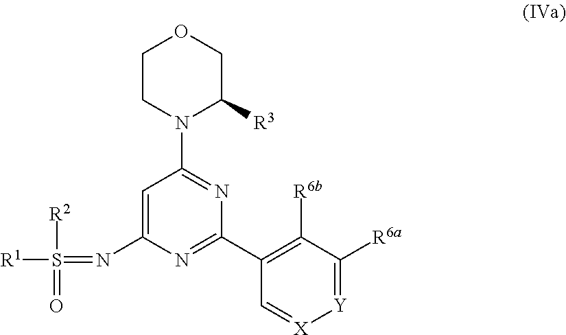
C1CN(C2=NC(C3=C([R6b])C([R6a])=[Y][X]=C3)=NC(N=S([R2])(=O)[R1])=C2)C([R3])CO1
